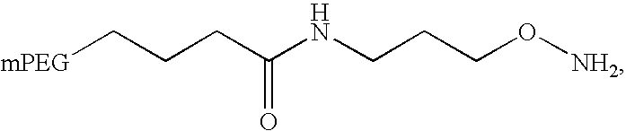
N(CCCO[NH2])C(CCC[mPEG])=O
